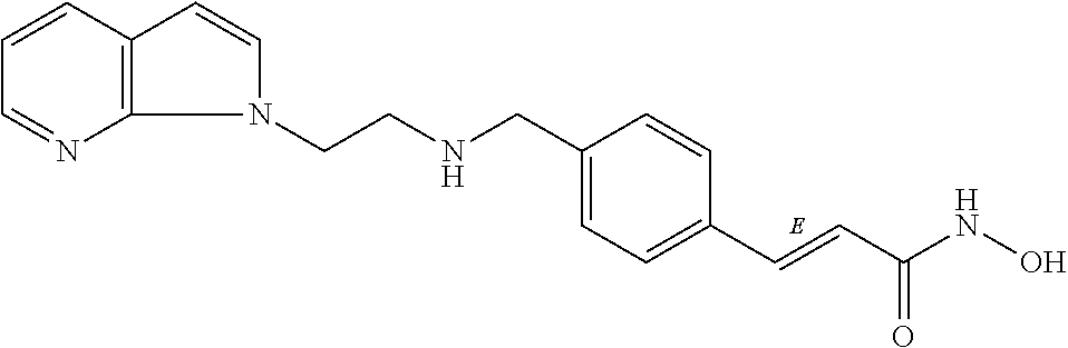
C1=CC2=C(N=C1)N(CCNCC1=CC=C(C=CC(NO)=O)C=C1)C=C2
